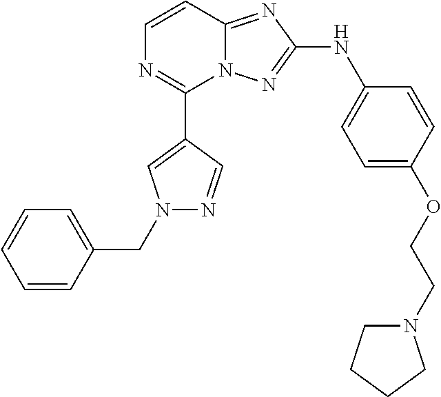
C1=CC2=NC(NC3=CC=C(OCCN4CCCC4)C=C3)=NN2C(C2=CN(CC3=CC=CC=C3)N=C2)=N1
